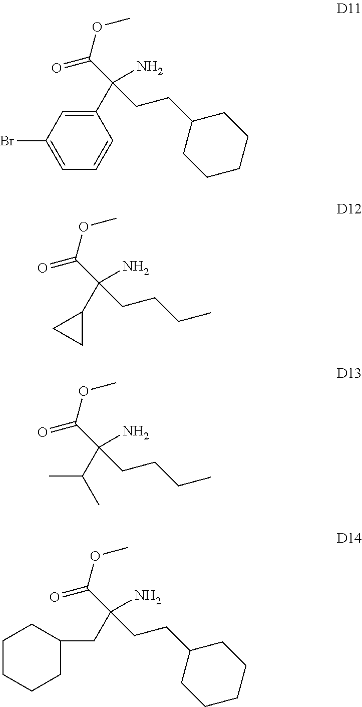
C1(C(CCC2CCCCC2)(C(OC)=O)N)=CC(Br)=CC=C1.C1(C(CCCC)(C(OC)=O)N)CC1.C(C(CCCC)(C(OC)=O)N)(C)C.C(C(CCC1CCCCC1)(C(OC)=O)N)C1CCCCC1
